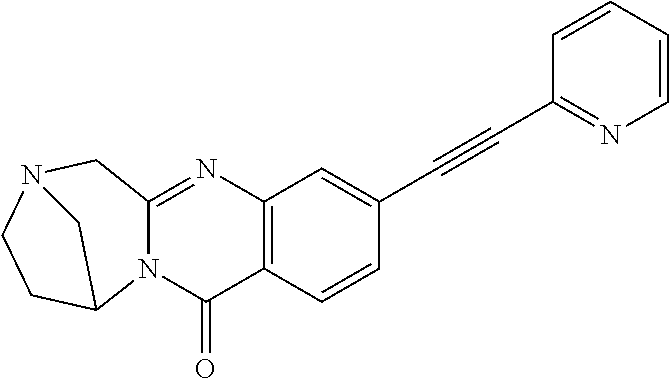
C12=NC3=C(C(=O)N1C1CCN(C2)C1)C=CC(C#CC1=NC=CC=C1)=C3
